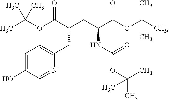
C1=C(O)C=NC(CC(CC(C(OC(C)(C)C)=O)NC(OC(C)(C)C)=O)C(OC(C)(C)C)=O)=C1
